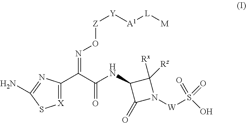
[X]1=C(C(C(NC2C(=O)N([W]S(O)(=O)=O)C2([Rx])[Rz])=O)=NO[Z][Y][A1][L][M])N=C(N)S1
